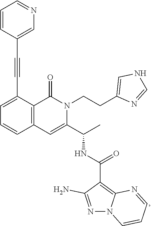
C1=C(C#CC2=CN=CC=C2)C2=C(C=C1)C=C(C(C)NC(=O)C1=C3N(N=C1N)C=CC=N3)N(CCC1=CNC=N1)C2=O
